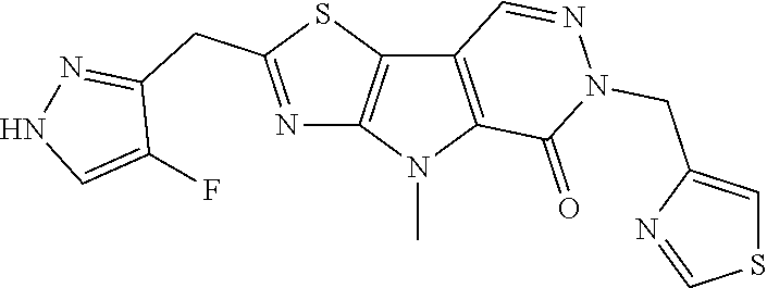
C12=C(N(C)C3=C1C=NN(CC1=CSC=N1)C3=O)N=C(CC1=NNC=C1F)S2
